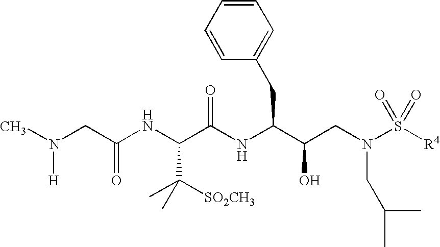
C(NC(C(NC(C(CN(S([R4])(=O)=O)CC(C)C)O)CC1=CC=CC=C1)=O)C(C)(C)[SO2CH3])(CN(C)[H])=O
